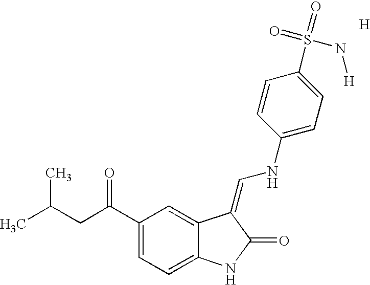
[H].C1(C(CC(C)C)=O)=CC=C2C(=C1)C(=CNC1=CC=C(S(=O)(=O)N[H])C=C1)C(=O)N2
